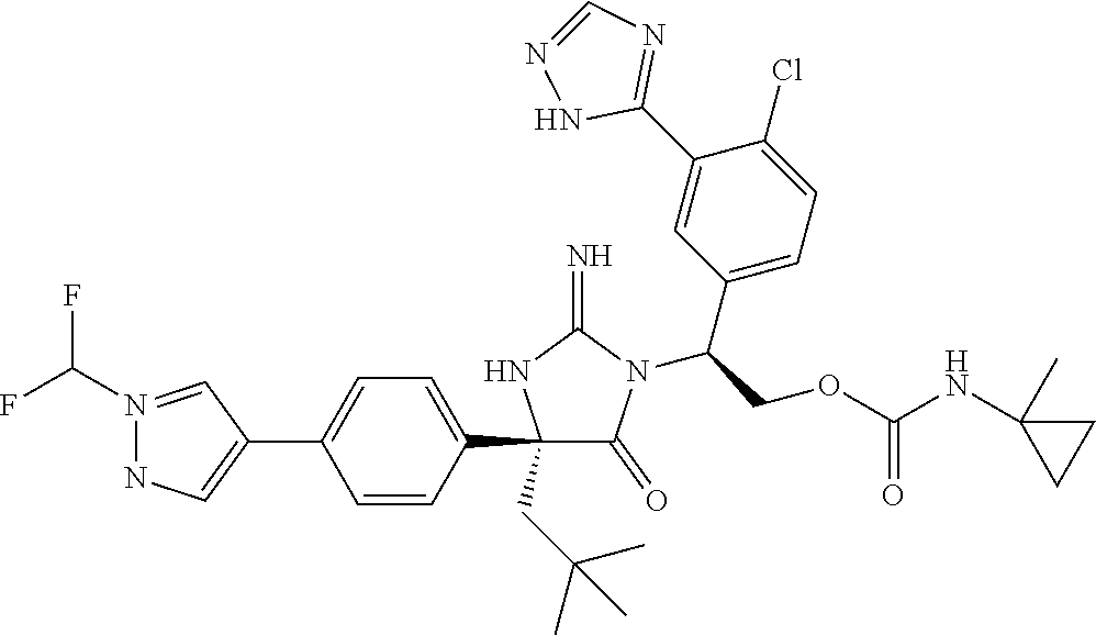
C1(C2=CC=C(C3=CNN(C(F)F)=C3)C=C2)(CC(C)(C)C)C(=O)N(C(COC(NC2(C)CC2)=O)C2=CC=C(Cl)C(C3=NC=NN3)=C2)C(=N)N1
